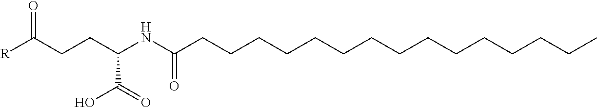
[R]C(CCC(NC(CCCCCCCCCCCCCCC)=O)C(=O)O)=O
